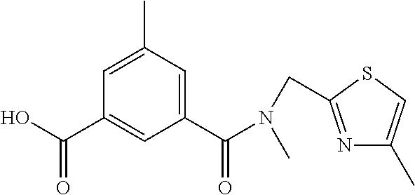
OC(C1=CC(C(=O)N(C)CC2=NC(C)=CS2)=CC(C)=C1)=O
